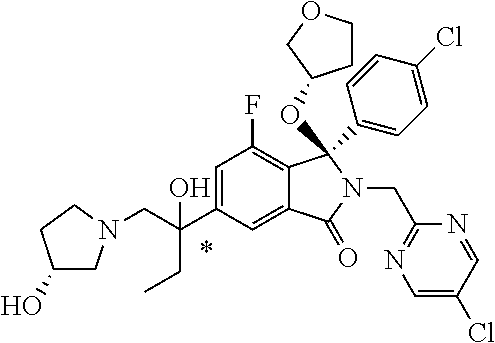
C(C(C1=CC(F)=C2C(=C1)C(=O)N(CC1=NC=C(Cl)C=N1)C2(OC1CCOC1)C1=CC=C(Cl)C=C1)(CC)O)N1CC(O)CC1
